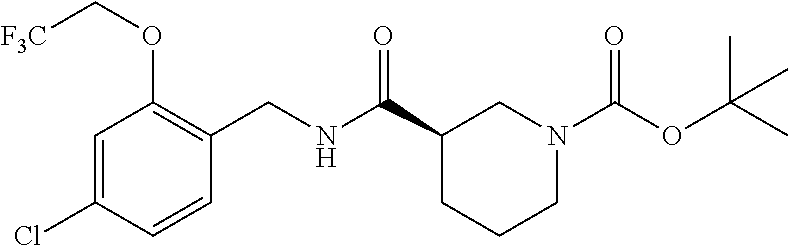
C1=C(Cl)C=CC(CNC(C2CCCN(C(OC(C)(C)C)=O)C2)=O)=C1OC[F3C]
